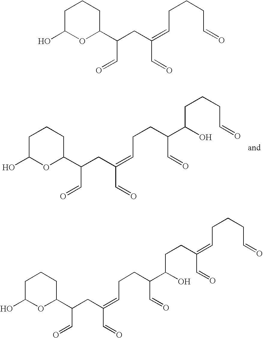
C(C1CCCC(O)O1)(CC(=CCCC(C=O)C(CCCC=O)O)C=O)C=O.C(C1CCCC(O)O1)(CC(=CCCCC=O)C=O)C=O.C(C1CCCC(O)O1)(CC(=CCCC(C=O)C(CCC(C=O)=CCCCC=O)O)C=O)C=O
